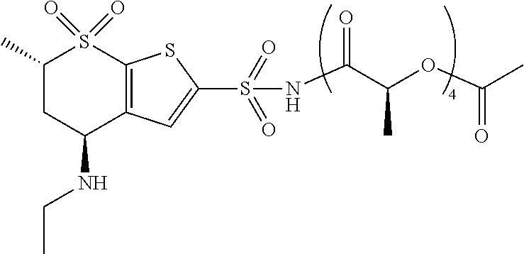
C1(C)CC(NCC)C2=C(S1(=O)=O)SC(S(=O)(=O)NC(=O)C(C)OC(C)=O)=C2
